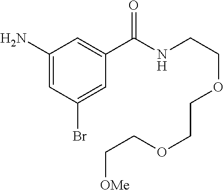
C1(N)=CC(Br)=CC(C(NCCOCCOCC[OMe])=O)=C1
